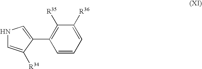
N1C=C([R34])C(C2=C([R35])C([R36])=CC=C2)=C1
